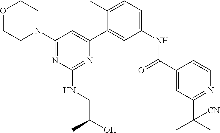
C1(N2CCOCC2)=NC(NCC(O)C)=NC(C2=CC(NC(C3=CC(C([CN])(C)C)=NC=C3)=O)=CC=C2C)=C1
